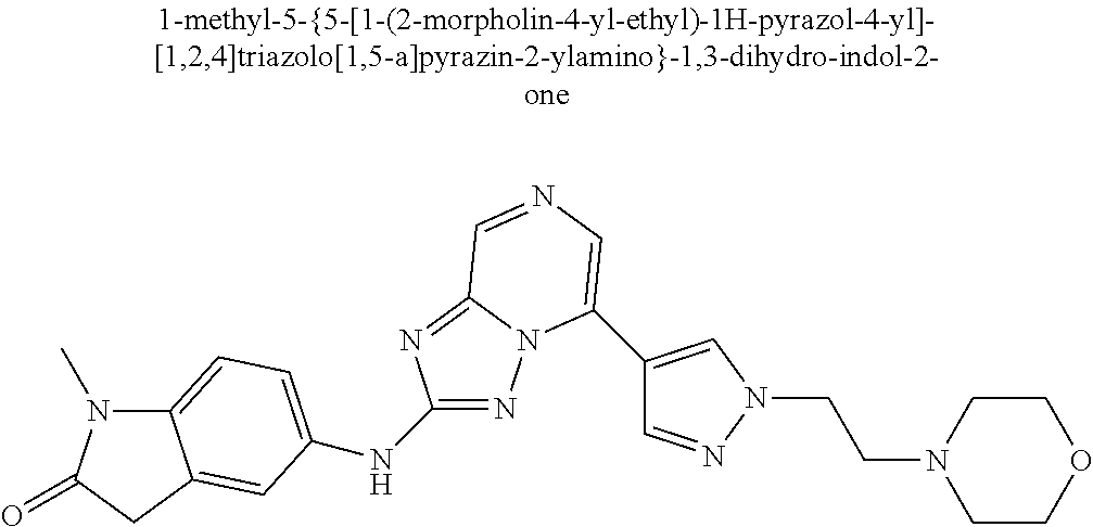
C12=CC=C(NC3=NN4C(=N3)C=NC=C4C3=CN(CCN4CCOCC4)N=C3)C=C1CC(=O)N2C
